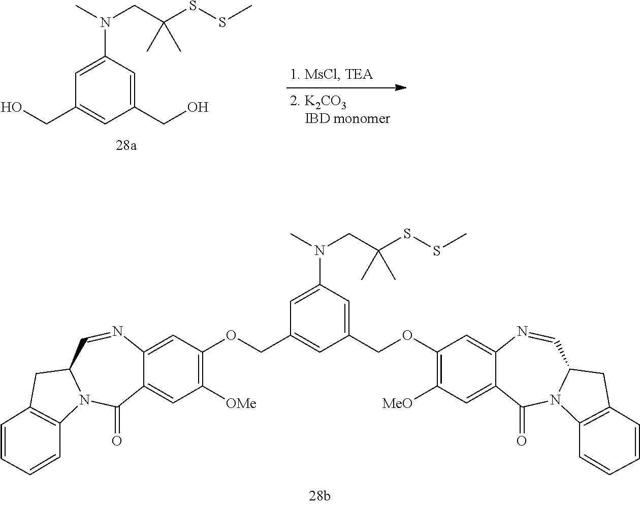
C1(COC2=C([MeO])C=C3C(=C2)N=CC2N(C3=O)C3=C(C2)C=CC=C3)=CC(N(CC(SSC)(C)C)C)=CC(COC2=C([OMe])C=C3C(=C2)N=CC2N(C3=O)C3=C(C2)C=CC=C3)=C1.C1(CO)=CC(N(CC(SSC)(C)C)C)=CC(CO)=C1
